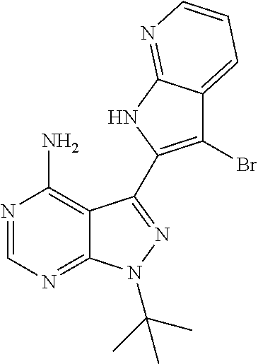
C12=C(N)N=CN=C1N(C(C)(C)C)N=C2C1=C(Br)C2=CC=CN=C2N1
